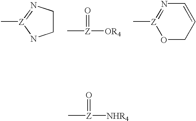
C[Z](=O)[NHR4].C1CN=[Z](C)N1.C[Z](=O)[OR4].[Z]1(C)=NC=CCO1
